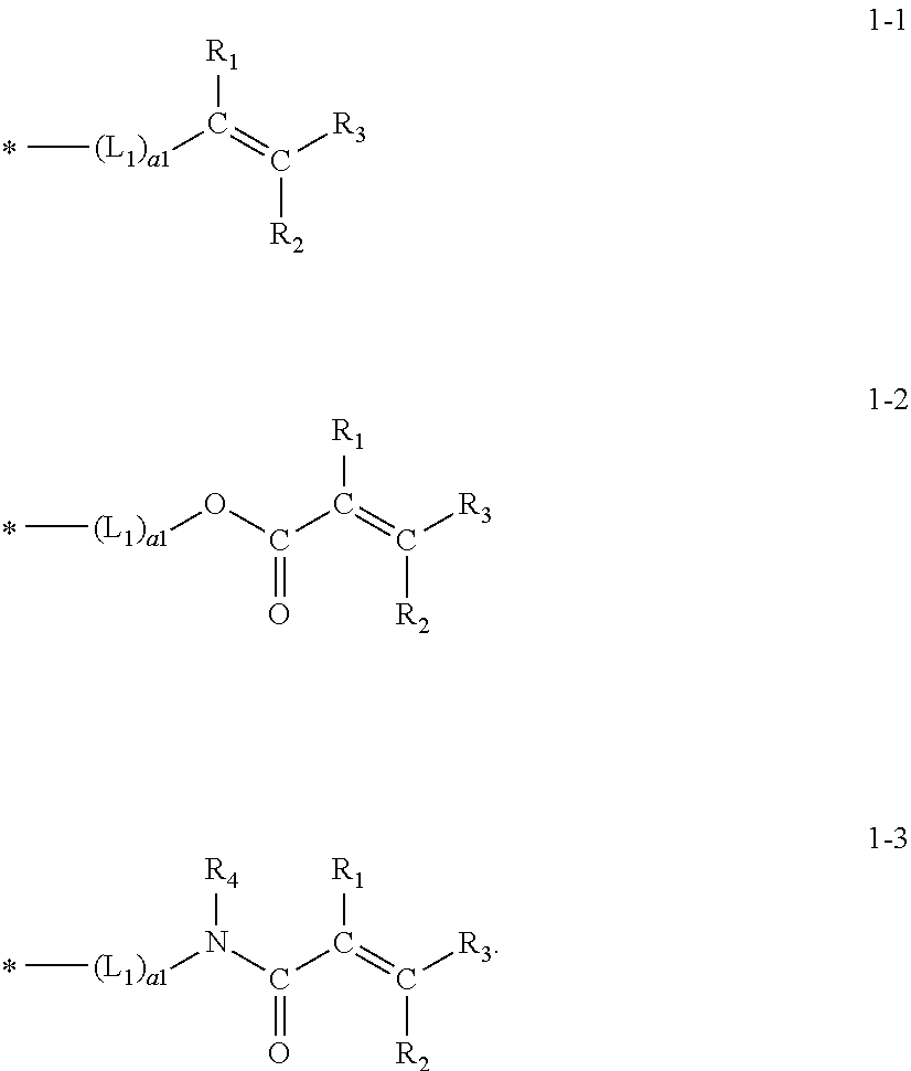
C[(L1)a1]C(=C([R3])[R2])[R1].C[(L1)a1]OC(=O)C(=C([R3])[R2])[R1].C[(L1)a1]N(C(=O)C(=C([R3])[R2])[R1])[R4]
